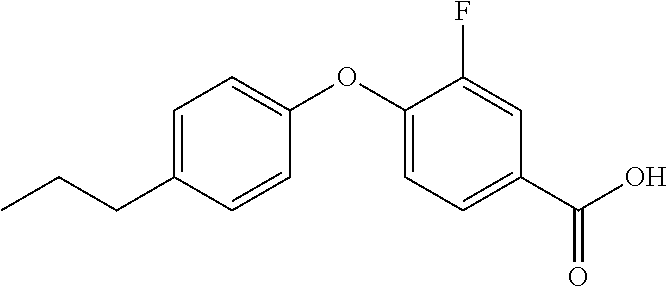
C1=C(CCC)C=CC(OC2=CC=C(C(O)=O)C=C2F)=C1
